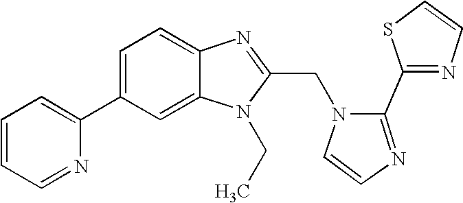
C12=CC(C3=CC=CC=N3)=CC=C1N=C(CN1C=CN=C1C1=NC=CS1)N2CC
